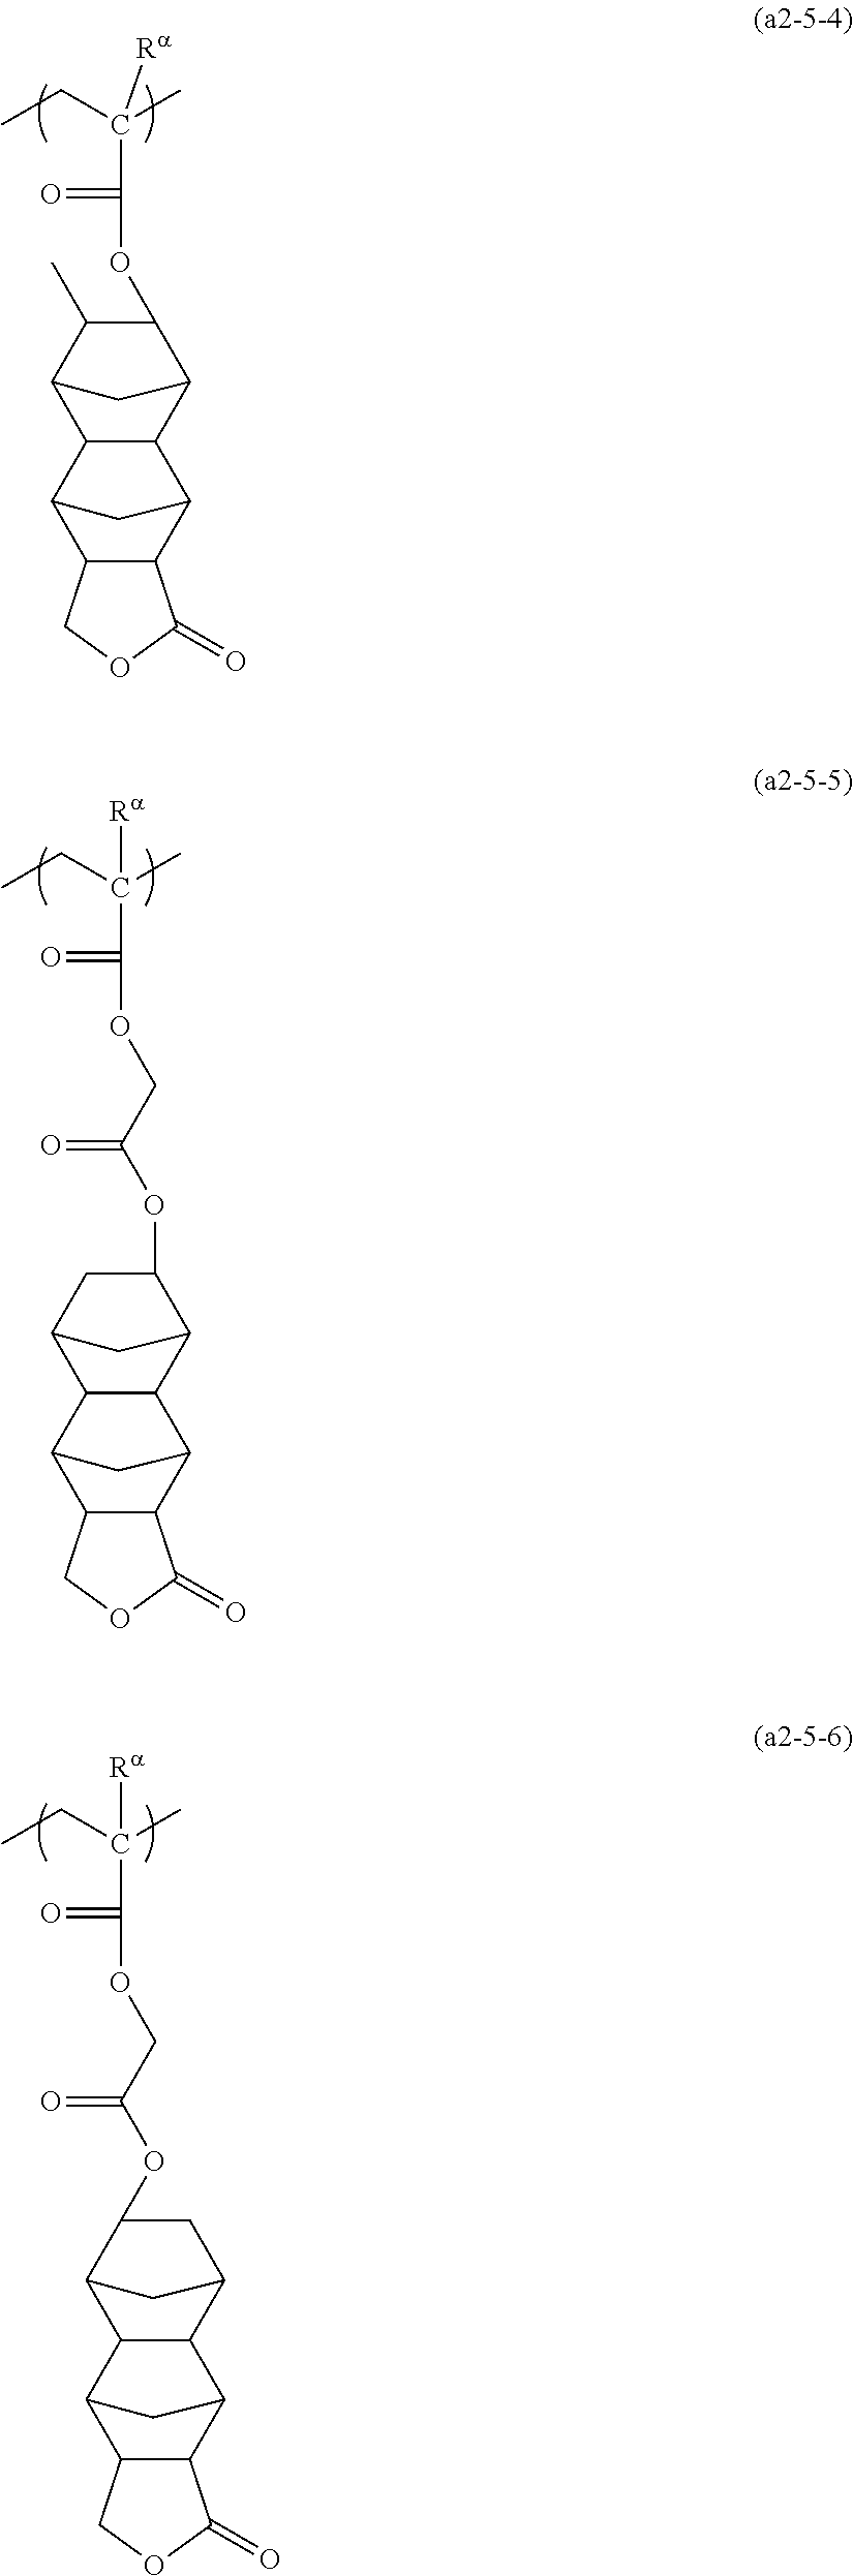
C(C)(CC)([Ra])C(=O)OC1C(C)C2C3C(C1C2)C1C2C(C3C1)COC2=O.C(C)(CC)([Ra])C(=O)OCC(OC1CC2C3C(C1C2)C1C2C(C3C1)COC2=O)=O.C(C)(CC)([Ra])C(=O)OCC(OC1C2C3C(C(C2)C1)C1C2C(C3C1)COC2=O)=O
